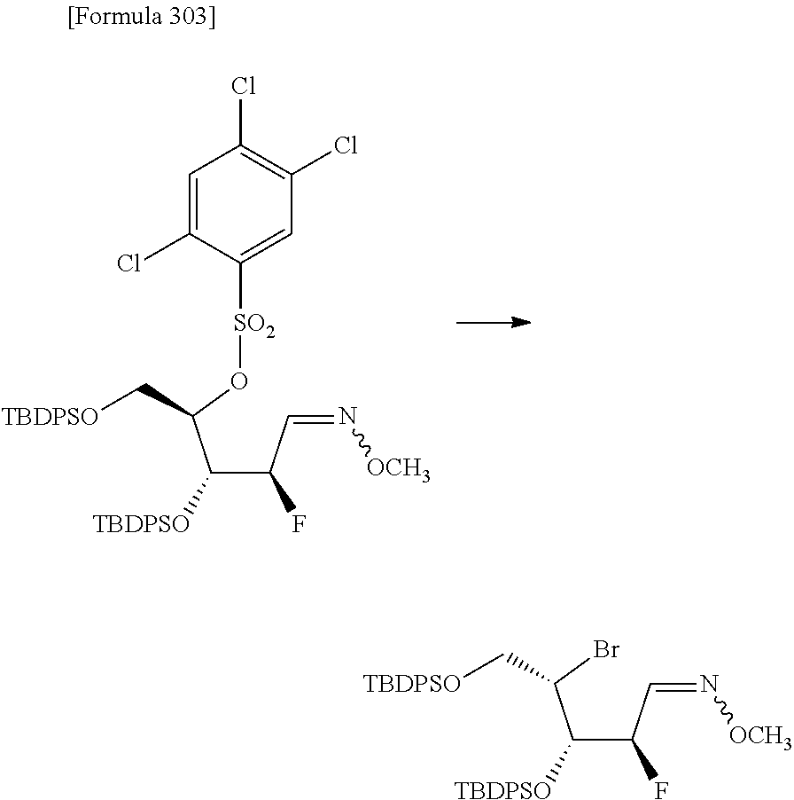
C(C(C=N[OCH3])F)(C(O[SO2]C1=CC(Cl)=C(Cl)C=C1Cl)C[TBDPSO])[TBDPSO].C(C(C=N[OCH3])F)(C(Br)C[TBDPSO])[TBDPSO]
